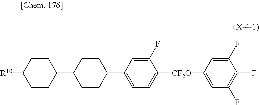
C1=C(F)C([CF2O]C2=CC(F)=C(F)C(F)=C2)=CC=C1C1CCC(C2CCC([R10])CC2)CC1
